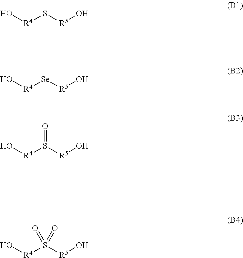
[R4](S[R5]O)O.[R4]([Se][R5]O)O.[R4](S([R5]O)=O)O.[R4](S([R5]O)(=O)=O)O
